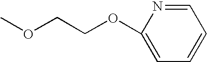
C1=NC(OCCOC)=CC=C1
